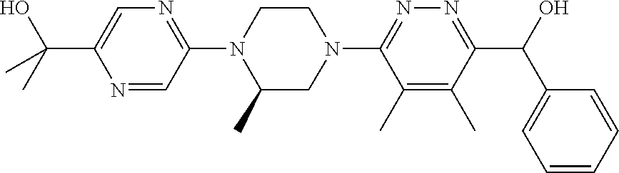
C1(C)=C(C)C(C(C2=CC=CC=C2)O)=NN=C1N1CCN(C2=NC=C(C(C)(O)C)N=C2)C(C)C1
